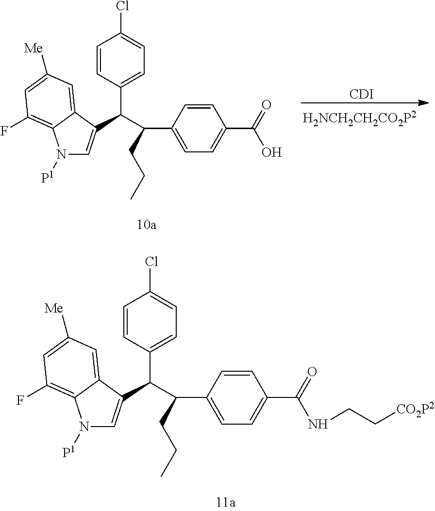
N1([P1])C=C(C(C(C2=CC=C(C(=O)O)C=C2)CCC)C2=CC=C(Cl)C=C2)C2=CC([Me])=CC(F)=C12.[CDI].N1([P1])C=C(C(C(C2=CC=C(C(=O)NCC[CO2P2])C=C2)CCC)C2=CC=C(Cl)C=C2)C2=CC([Me])=CC(F)=C12
